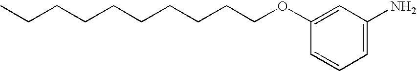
C1=C(N)C=C(OCCCCCCCCCC)C=C1
